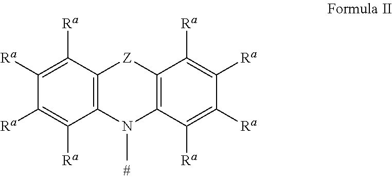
C12=C(C([Ra])=C([Ra])C([Ra])=C1[Ra])[Z]C1=C(N2C)C([Ra])=C([Ra])C([Ra])=C1[Ra]
